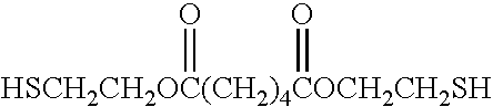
[HSCH2CH2OC(CH2)4COCH2CH2SH](=O)=O
